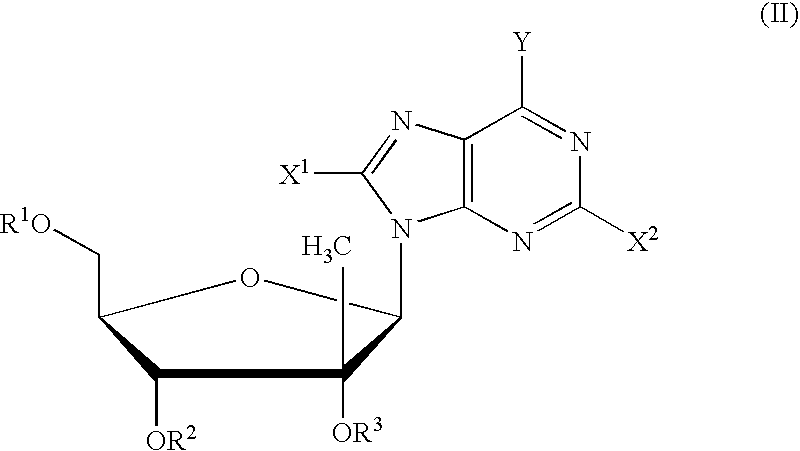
C1([OR2])C(C[R1O])OC(N2C3=C(C([Y])=NC([X2])=N3)N=C2[X1])C1([OR3])C
